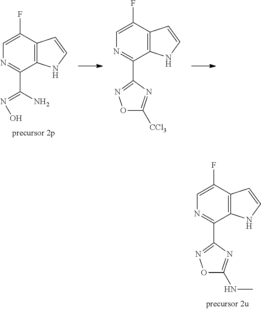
N1=C(C(N)=NO)C2=C(C(F)=C1)C=CN2.N1=C(C2=NOC([CCl3])=N2)C2=C(C(F)=C1)C=CN2.N1=C(C2=NOC(NC)=N2)C2=C(C(F)=C1)C=CN2
